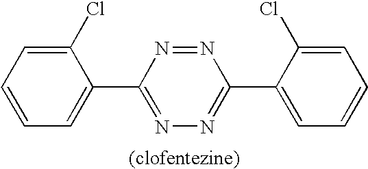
C1=CC=C(Cl)C(C2=NN=C(C3=CC=CC=C3Cl)N=N2)=C1
